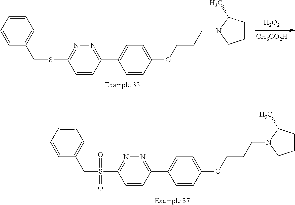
[H2O2].[CH3CO2H].C1=CC(OCCCN2C(C)CCC2)=CC=C1C1=NN=C(SCC2=CC=CC=C2)C=C1.C1=CC(OCCCN2C(C)CCC2)=CC=C1C1=NN=C(S(CC2=CC=CC=C2)(=O)=O)C=C1
